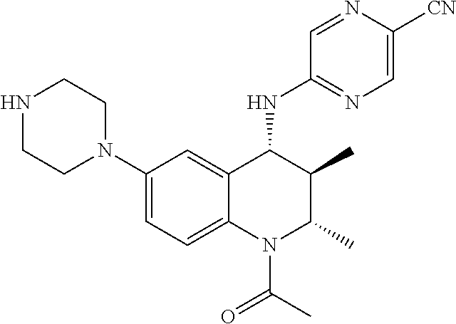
C1(N2CCNCC2)=CC=C2C(=C1)C(NC1=NC=C([CN])N=C1)C(C)C(C)N2C(C)=O
